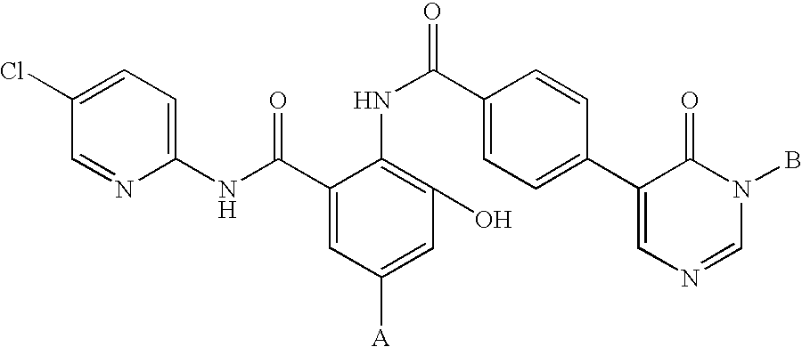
C1=C(Cl)C=NC(NC(C2=CC([A])=CC(O)=C2NC(=O)C2=CC=C(C3=CN=CN(B)C3=O)C=C2)=O)=C1
